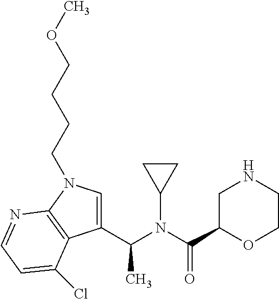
C1=C(C(N(C(C2OCCNC2)=O)C2CC2)C)C2=C(N1CCCCOC)N=CC=C2Cl
